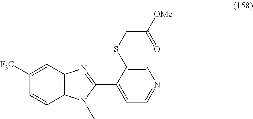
C1([F3C])=CC2=C(C=C1)N(C)C(C1=CC=NC=C1SCC(=O)[OMe])=N2
